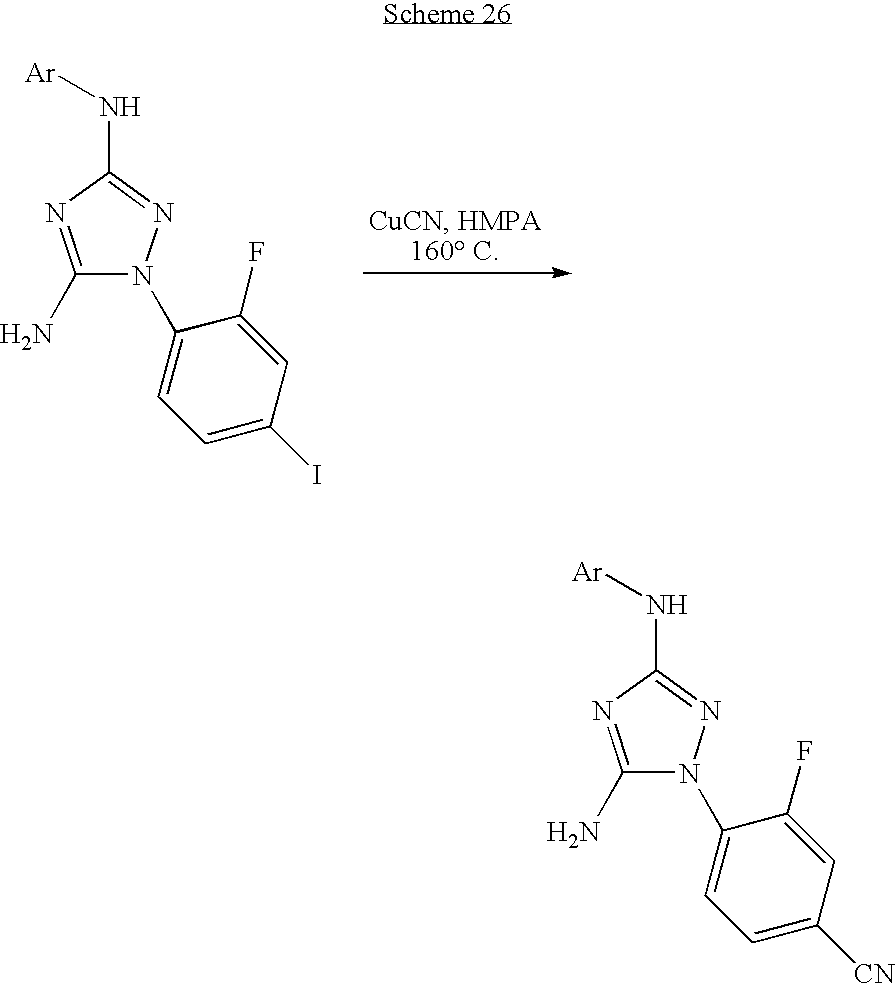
C1(N)=NC(N[Ar])=NN1C1=CC=C(I)C=C1F.C1(N)=NC(N[Ar])=NN1C1=CC=C([CN])C=C1F
